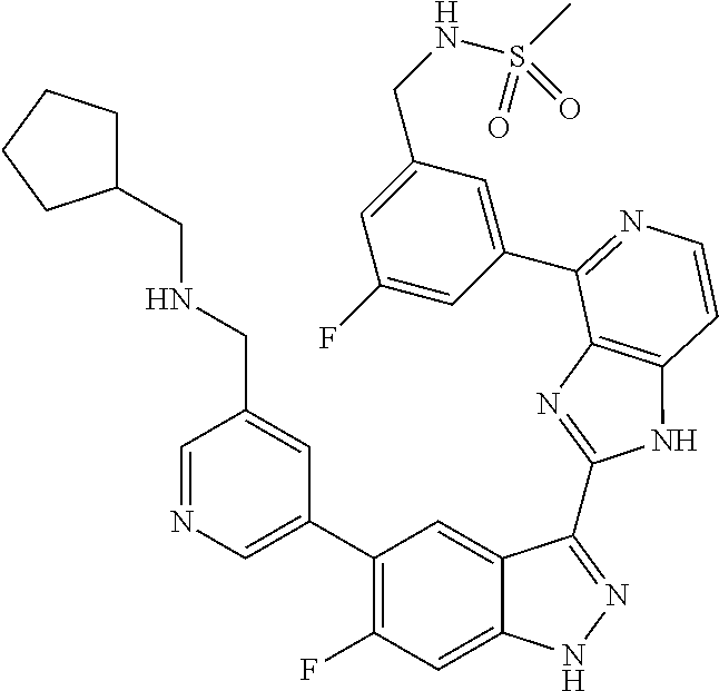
C1=C(C2=C(F)C=C3C(=C2)C(C2=NC4=C(N2)C=CN=C4C2=CC(CNS(C)(=O)=O)=CC(F)=C2)=NN3)C=C(CNCC2CCCC2)C=N1
